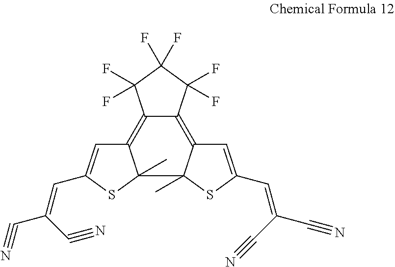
C12=C3C=C(C=C(C#N)C#N)SC3(C)C3(C)C(=C1C(F)(F)C(F)(F)C2(F)F)C=C(C=C(C#N)C#N)S3
